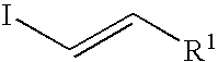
IC=C[R1]
